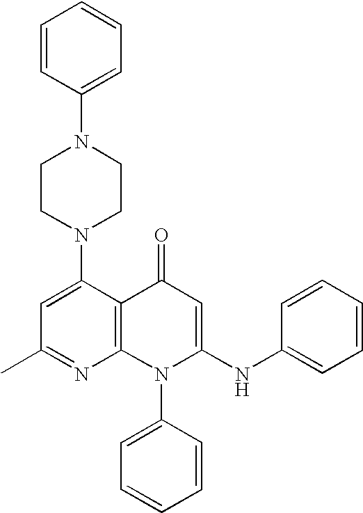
C1(C)=NC2=C(C(N3CCN(C4=CC=CC=C4)CC3)=C1)C(=O)C=C(NC1=CC=CC=C1)N2C1=CC=CC=C1
